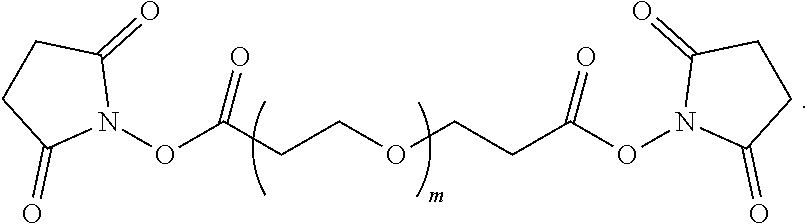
N1(OC(CCOCCC(ON2C(=O)CCC2=O)=O)=O)C(=O)CCC1=O
